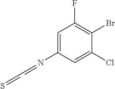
C1=C(N=CC=S)C=C(Cl)C(Br)=C1F
